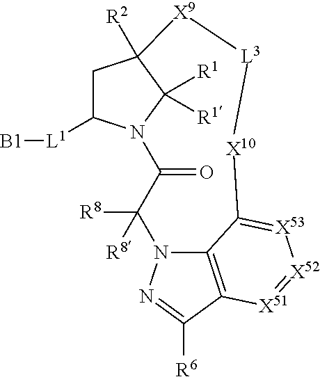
C1C([L1][B1])N2C([R1])([R1])C1([R2])[X9][L3][X10]C1=[X53][X52]=[X51]C3=C1N(C([R8])([R8])C2=O)N=C3[R6]
